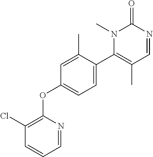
C1=NC(OC2=CC=C(C3=C(C)C=NC(=O)N3C)C(C)=C2)=C(Cl)C=C1
